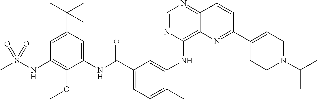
C1=NC(NC2=CC(C(NC3=CC(C(C)(C)C)=CC(NS(C)(=O)=O)=C3OC)=O)=CC=C2C)=C2C(=N1)C=CC(C1=CCN(C(C)C)CC1)=N2
